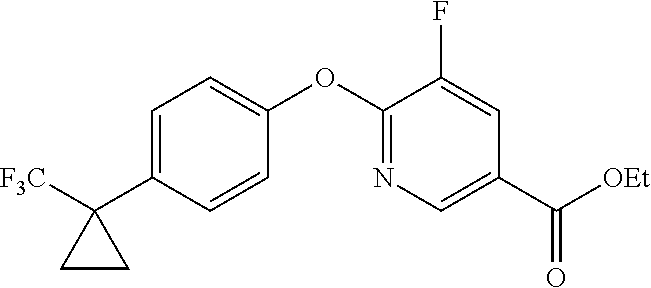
C1=C(C2([F3C])CC2)C=CC(OC2=NC=C(C([OEt])=O)C=C2F)=C1
